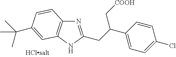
N1=C(CC(C2=CC=C(Cl)C=C2)C[COOH])NC2=C1C=CC(C(C)(C)C)=C2
